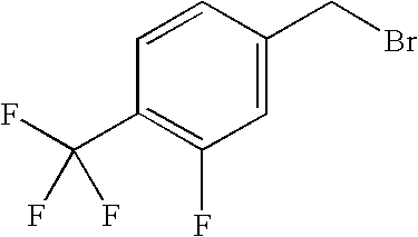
C1=CC(CBr)=CC(F)=C1C(F)(F)F
